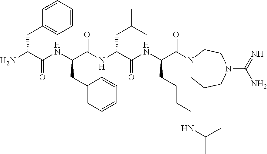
NC(C(NC(C(NC(C(NC(CCCCNC(C)C)C(N1CCCN(C(=N)N)CC1)=O)=O)CC(C)C)=O)CC1=CC=CC=C1)=O)CC1=CC=CC=C1
